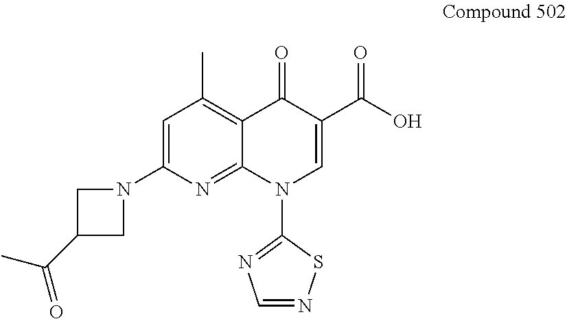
C1=C(N2CC(C(C)=O)C2)N=C2C(=C1C)C(=O)C(C(O)=O)=CN2C1=NC=NS1
